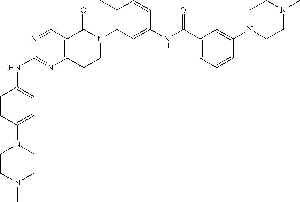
N1(C2=CC=C(NC3=NC4=C(C=N3)C(=O)N(C3=C(C)C=CC(NC(C5=CC=CC(N6CCN(C)CC6)=C5)=O)=C3)CC4)C=C2)CCN(C)CC1
